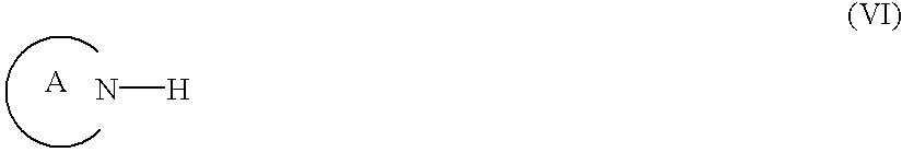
[H]N.[A]
